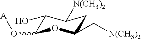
C1(O)C(O[A])OC(C[N(CH3)2])CC1[N(CH3)2]
